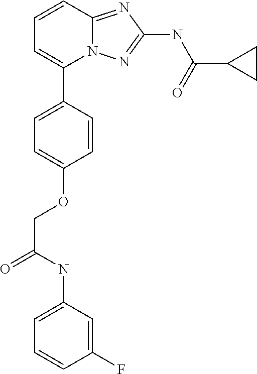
C1=CC2=NC(NC(C3CC3)=O)=NN2C(C2=CC=C(OCC(=O)NC3=CC=CC(F)=C3)C=C2)=C1
